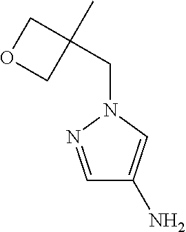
C1=NN(CC2(C)COC2)C=C1N
